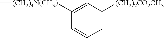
C1([(CH2)4N(CH3)]C)=CC([(CH2)2CO2CH3])=CC=C1
